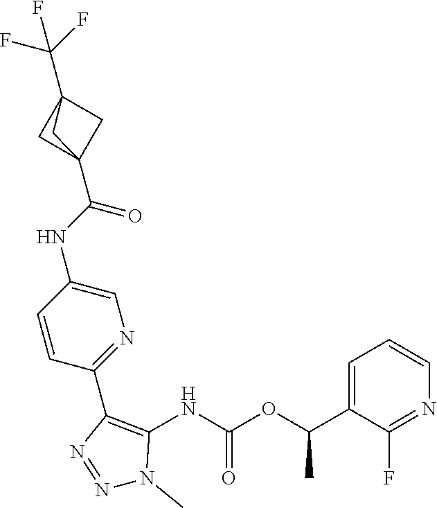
C12(C(NC3=CN=C(C4=C(NC(=O)OC(C5=CC=CN=C5F)C)N(C)N=N4)C=C3)=O)CC(C(F)(F)F)(C1)C2
